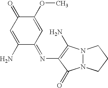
N12N(C(=O)C(N=C3C=C(OC)C(=O)C=C3N)=C1N)CCC2
